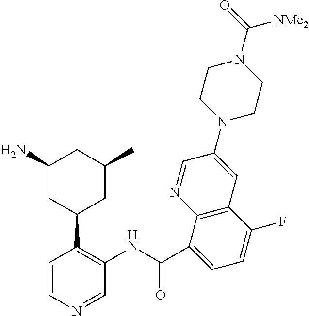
C1=CN=CC(NC(=O)C2=CC=C(F)C3=C2N=CC(N2CCN(C(=O)[NMe2])CC2)=C3)=C1C1CC(C)CC(N)C1
